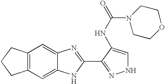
C12=C(C=C3C(=C1)N=C(C1=NNC=C1NC(N1CCOCC1)=O)N3)CCC2
